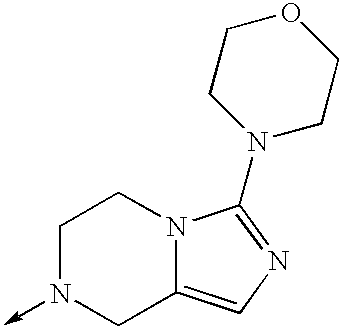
C1N(->C)CC2=CN=C(N3CCOCC3)N2C1
